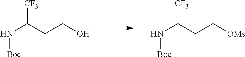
N(C(CCO)[CF3])[Boc].N(C(CC[OMs])[CF3])[Boc]
